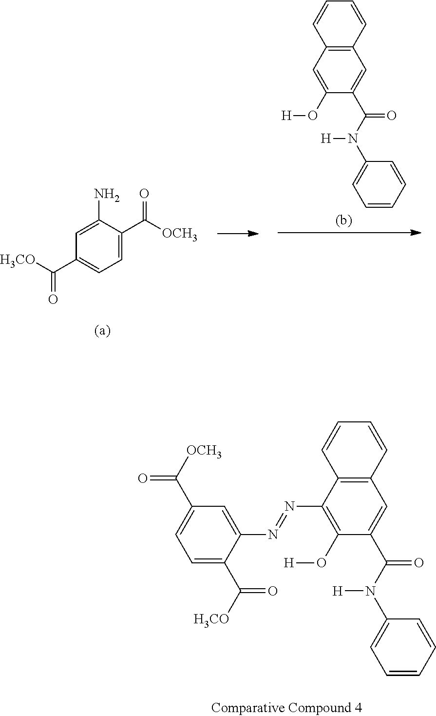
C12=C(C(N=NC3=CC(C([OCH3])=O)=CC=C3C([H3CO])=O)=C(O[H])C(C(N(C3=CC=CC=C3)[H])=O)=C1)C=CC=C2.C1=C(C([OCH3])=O)C(N)=CC(C([H3CO])=O)=C1.C12=C(C=C(O[H])C(C(N(C3=CC=CC=C3)[H])=O)=C1)C=CC=C2
